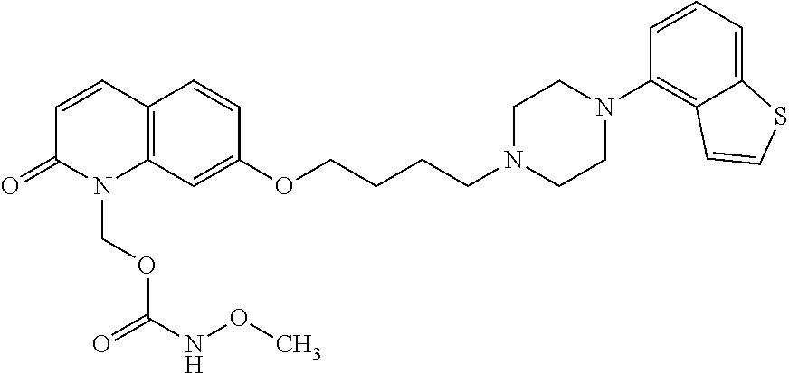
C12=C(C=C(OCCCCN3CCN(C4=C5C(=CC=C4)SC=C5)CC3)C=C1)N(COC(NOC)=O)C(=O)C=C2
